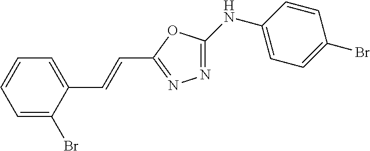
C1(NC2=CC=C(Br)C=C2)=NN=C(C=CC2=CC=CC=C2Br)O1
